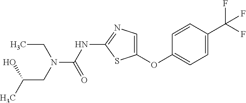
C1=CC(C(F)(F)F)=CC=C1OC1=CN=C(NC(=O)N(CC(C)O)CC)S1
